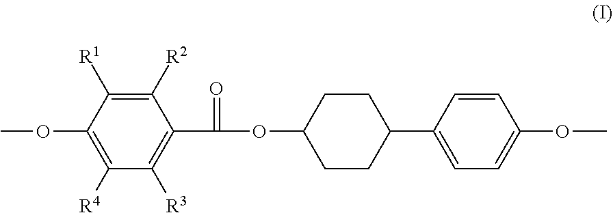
C1([R2])=C([R1])C(OC)=C([R4])C([R3])=C1C(=O)OC1CCC(C2=CC=C(OC)C=C2)CC1
